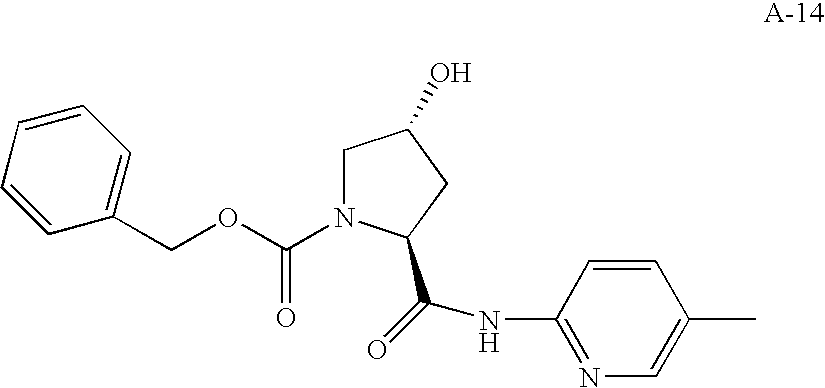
C1N(C(OCC2=CC=CC=C2)=O)C(C(NC2=NC=C(C)C=C2)=O)CC1O
